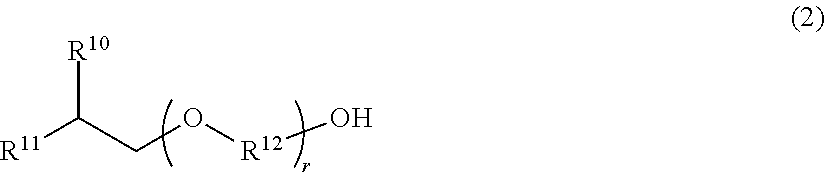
[R11]C(CO[R12]O)[R10]
